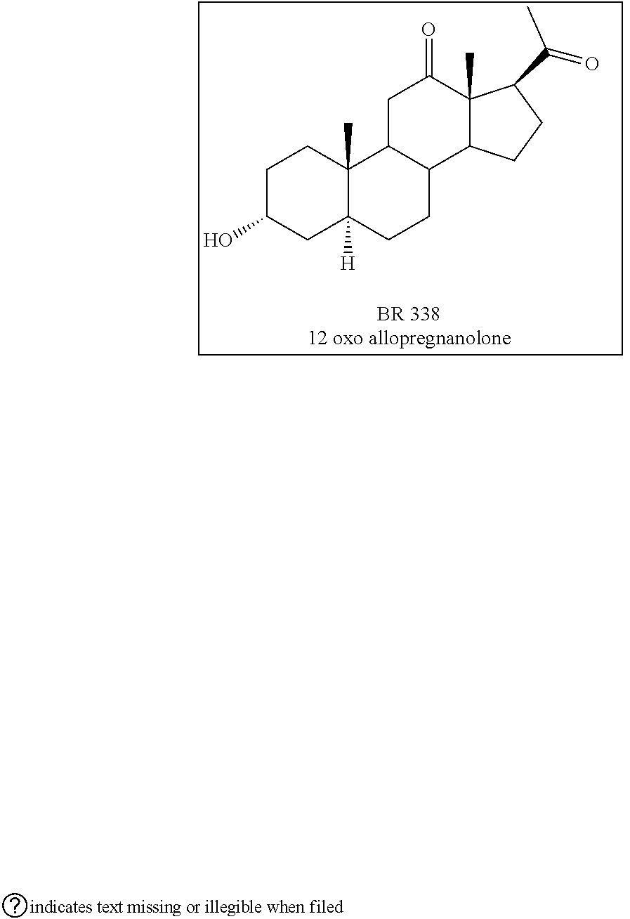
C1C(O)CC2([H])C(C)(C1)C1C(CC2)C2C(C)(C(=O)C1)C(C(=O)C)CC2
